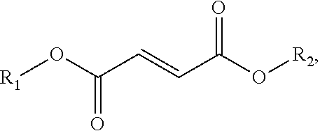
O(C(C=CC(O[R2])=O)=O)[R1]
